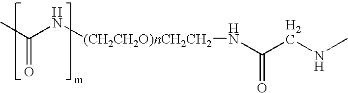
C(N[(CH2CH2O)nCH2CH2]NC(CNC)=O)(=O)C
